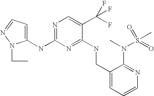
C1(CNC2=NC(NC3=CC=NN3CC)=NC=C2C(F)(F)F)=CC=CN=C1N(C)S(C)(=O)=O
